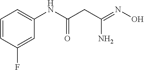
C1=CC(F)=CC(NC(CC(=NO)N)=O)=C1
